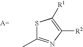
S1C(C)=NC([R2])=C1[R1]
